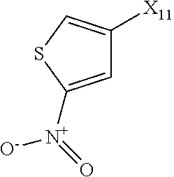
C1=C([N+](=O)[O-])SC=C1[X11]
